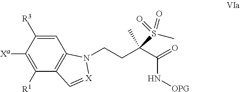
C1=C([R3])C([Xa])=C([R1])C2=C1N(CCC(C(=O)N[OPG])(C)S(C)(=O)=O)[X]=C2
